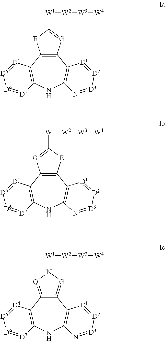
C12=C(C3=C(NC4=C1[D1]=[D2][D3]=N4)[D7]=[D6][D5]=[D4]3)[E]C([W1][W2][W3][W4])=[G]2.C12=C(C3=C(NC4=C1[D1]=[D2][D3]=N4)[D7]=[D6][D5]=[D4]3)[G]=C([W1][W2][W3][W4])[E]2.C12=[G]N([W1][W2][W3][W4])[Q]=C1C1=C(NC3=C2[D1]=[D2][D3]=N3)[D7]=[D6][D5]=[D4]1
